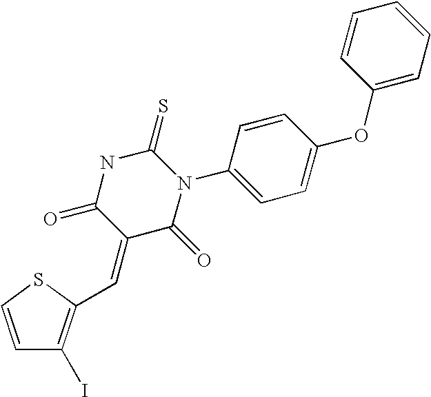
C1=CSC(C=C2C(=O)N(C3=CC=C(OC4=CC=CC=C4)C=C3)C(=S)NC2=O)=C1I
